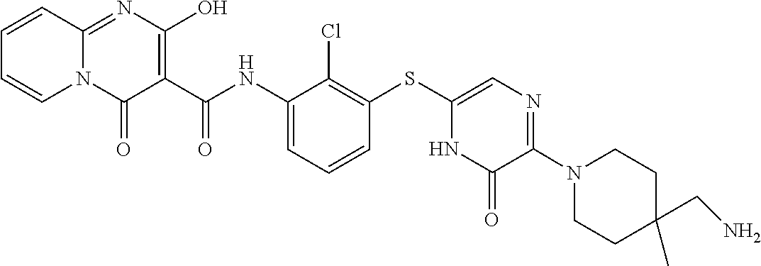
C1C(C)(CN)CCN(C2=NC=C(SC3=C(Cl)C(NC(=O)C4=C(O)N=C5N(C4=O)C=CC=C5)=CC=C3)NC2=O)C1
